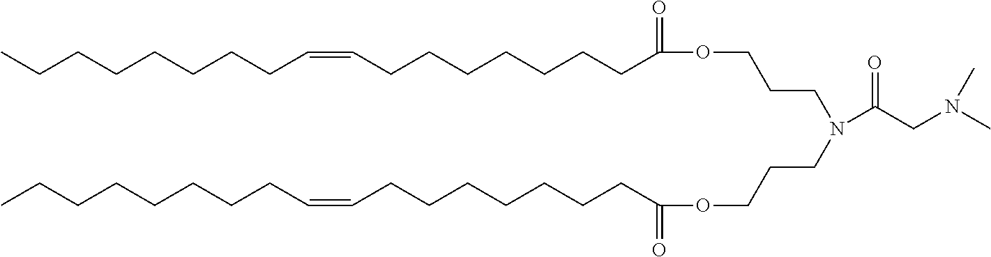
C(CCCCC=CCCCCCCCC(=O)OCCCN(CCCOC(CCCCCCCC=CCCCCCCCC)=O)C(CN(C)C)=O)CCC
